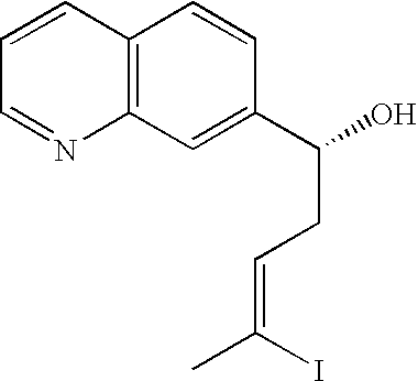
C1(C(O)CC=C(C)I)=CC2=C(C=C1)C=CC=N2
